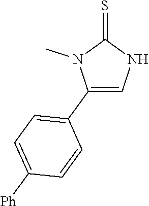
C1(C2=CC=C([Ph])C=C2)=CNC(=S)N1C
